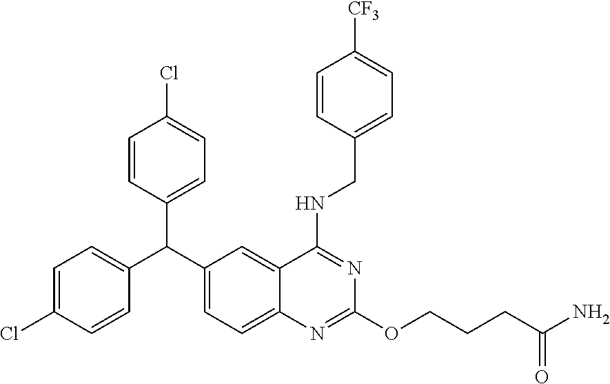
C1=C(Cl)C=CC(C(C2=CC=C3C(=C2)C(NCC2=CC=C([CF3])C=C2)=NC(OCCCC(N)=O)=N3)C2=CC=C(Cl)C=C2)=C1
